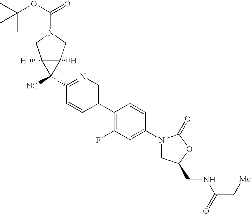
C1(N2CC(CNC(C[Me])=O)OC2=O)=CC(F)=C(C2=CN=C(C3([NC])C4([H])C3([H])CN(C(OC(C)(C)C)=O)C4)C=C2)C=C1
